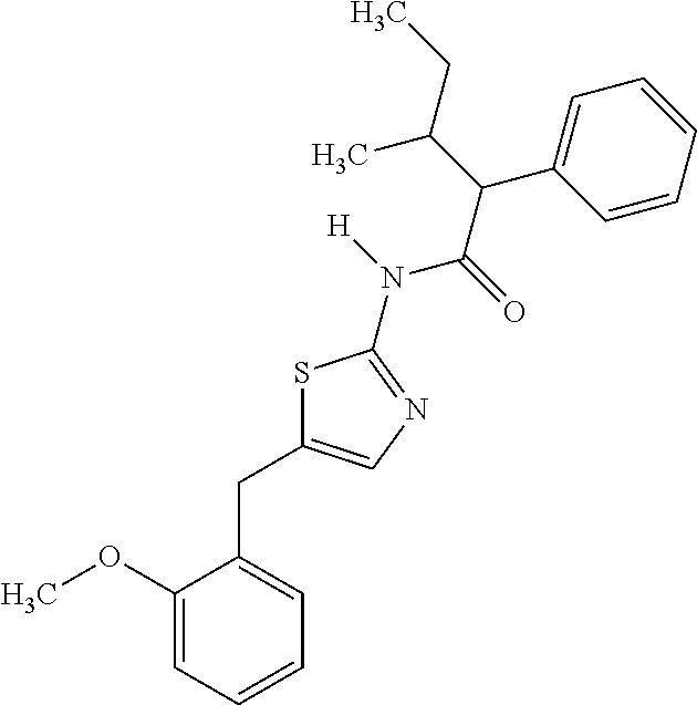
S1C(CC2=CC=CC=C2OC)=CN=C1N([H])C(=O)C(C(CC)C)C1=CC=CC=C1
